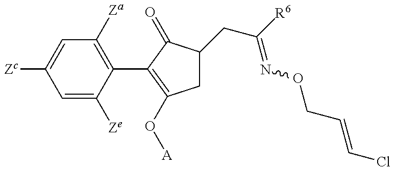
C1=C([Ze])C(C2=C(O[A])CC(CC(=NOCC=CCl)[R6])C2=O)=C([Za])C=C1[Zc]
